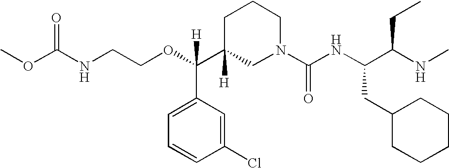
O=C(NCCOC(C1([H])CN(C(NC(C(NC)CC)CC2CCCCC2)=O)CCC1)(C1=CC=CC(Cl)=C1)[H])OC
